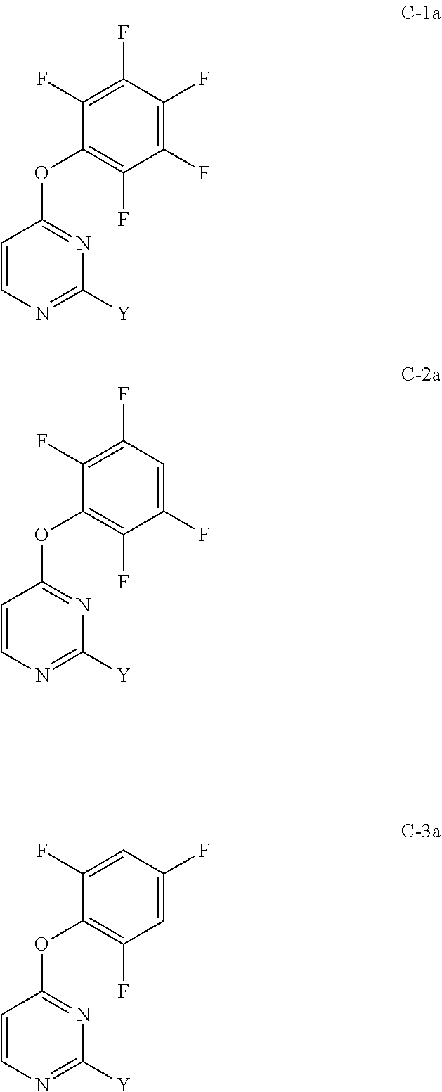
C1=CN=C([Y])N=C1OC1=C(F)C(F)=CC(F)=C1F.C1=CN=C([Y])N=C1OC1=C(F)C(F)=C(F)C(F)=C1F.C1=CN=C([Y])N=C1OC1=C(F)C=C(F)C=C1F
